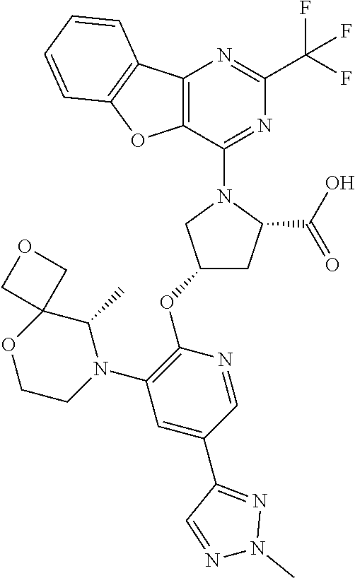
C12=C(C(N3CC(OC4=C(N5CCOC6(C5C)COC6)C=C(C5=NN(C)N=C5)C=N4)CC3C(O)=O)=NC(C(F)(F)F)=N1)OC1=C2C=CC=C1
